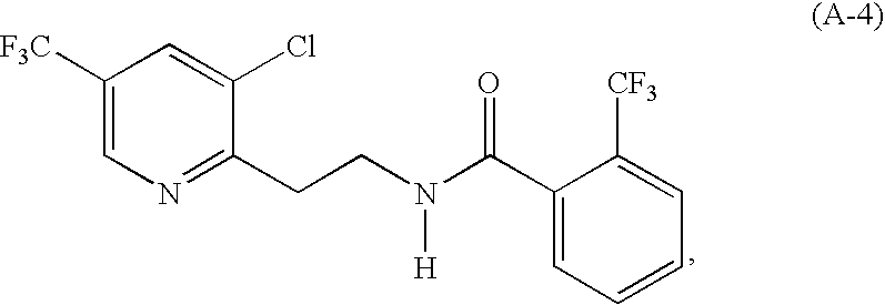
[F3C]C1=CN=C(CCN([H])C(C2=CC=CC=C2[CF3])=O)C(Cl)=C1
